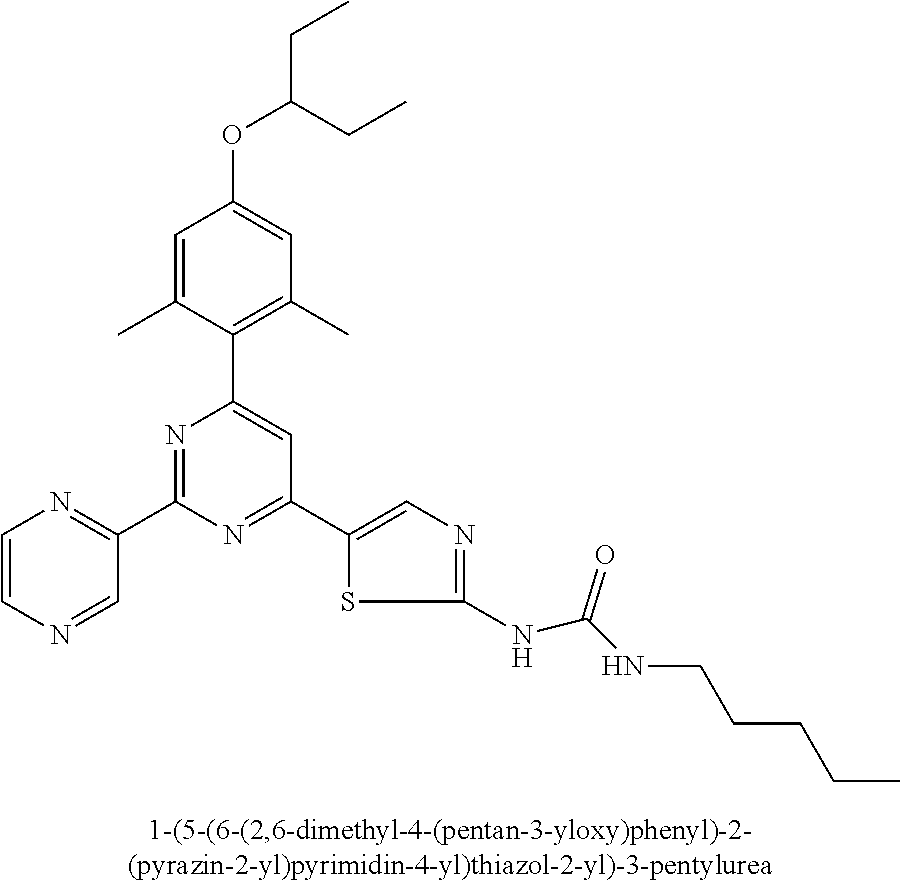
C1=C(C)C(C2=CC(C3=CN=C(NC(NCCCCC)=O)S3)=NC(C3=NC=CN=C3)=N2)=C(C)C=C1OC(CC)CC
